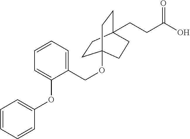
C1=C(OC2=CC=CC=C2)C(COC23CCC(CCC(O)=O)(CC2)CC3)=CC=C1
